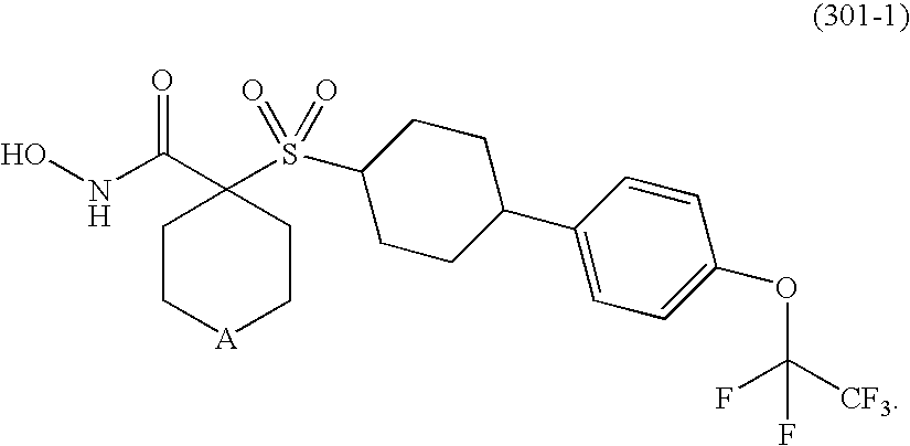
ONC(C1(S(=O)(=O)C2CCC(C3=CC=C(OC([CF3])(F)F)C=C3)CC2)CC[A]CC1)=O
